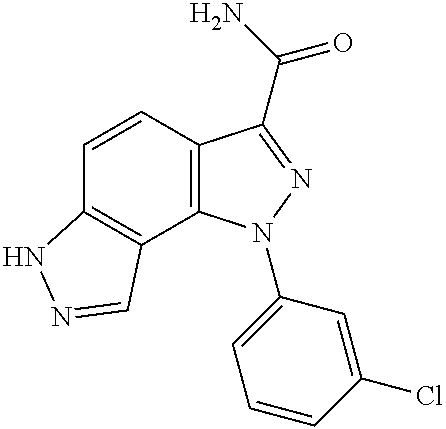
C1=CC2=C(C3=C1NN=C3)N(C1=CC=CC(Cl)=C1)N=C2C(N)=O
